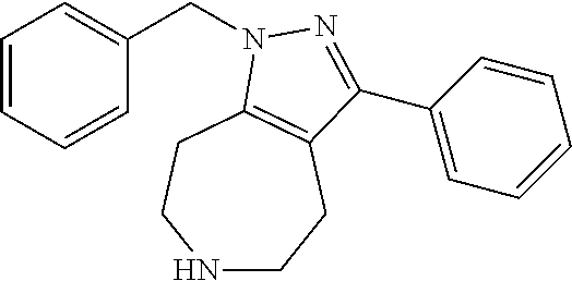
C1=CC=CC(CN2C3=C(CCNCC3)C(C3=CC=CC=C3)=N2)=C1
